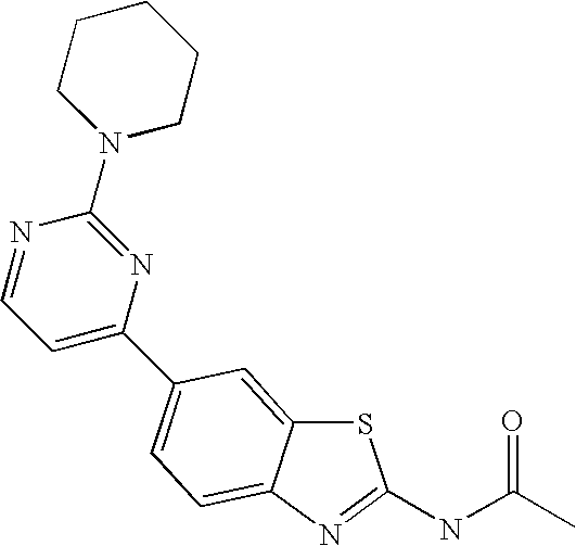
S1C2=CC(C3=CC=NC(N4CCCCC4)=N3)=CC=C2N=C1NC(C)=O
